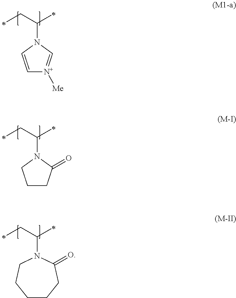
C(C(N1C(=O)CCCCC1)C)C.C1CC(=O)N(C(CC)C)C1.C1=CN(C(CC)C)C=[N+]1[Me]
